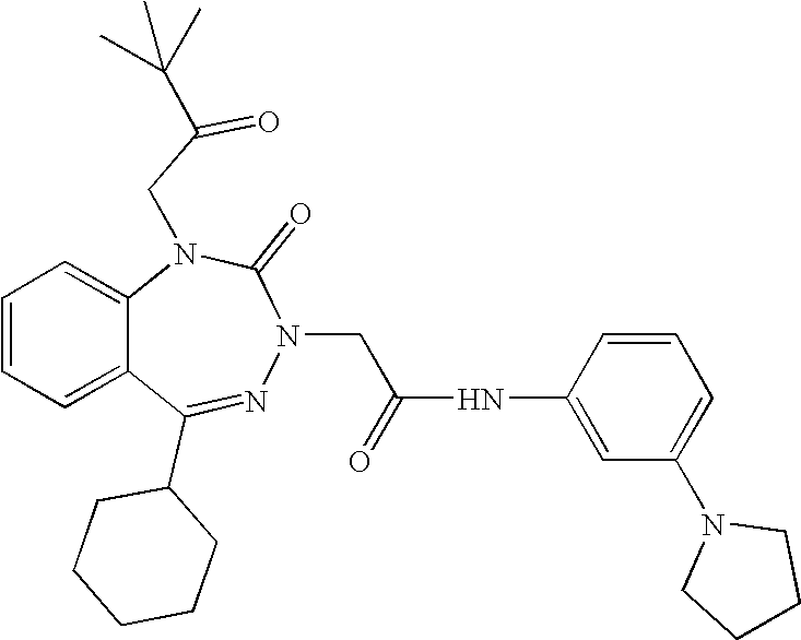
C1=CC=C2C(=C1)N(CC(=O)C(C)(C)C)C(=O)N(CC(NC1=CC(N3CCCC3)=CC=C1)=O)N=C2C1CCCCC1
